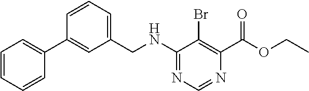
N(C1=NC=NC(C(OCC)=O)=C1Br)CC1=CC=CC(C2=CC=CC=C2)=C1
